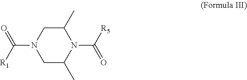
C1C(C)N(C([R5])=O)C(C)CN1C([R1])=O
